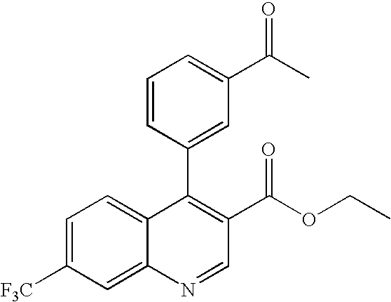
C1=C([F3C])C=C2C(=C1)C(C1=CC(C(=O)C)=CC=C1)=C(C(OCC)=O)C=N2
